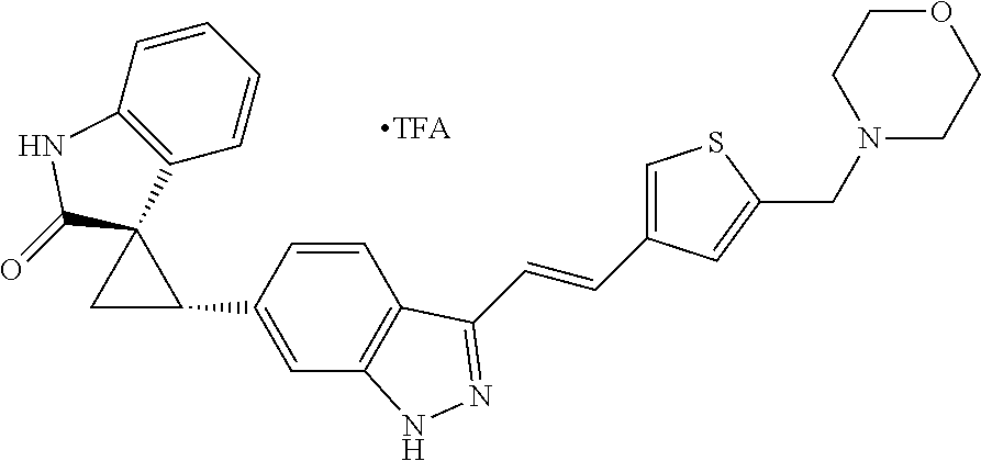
C12=C(C=CC=C1)C1(C(=O)N2)CC1C1=CC2=C(C=C1)C(C=CC1=CSC(CN3CCOCC3)=C1)=NN2
